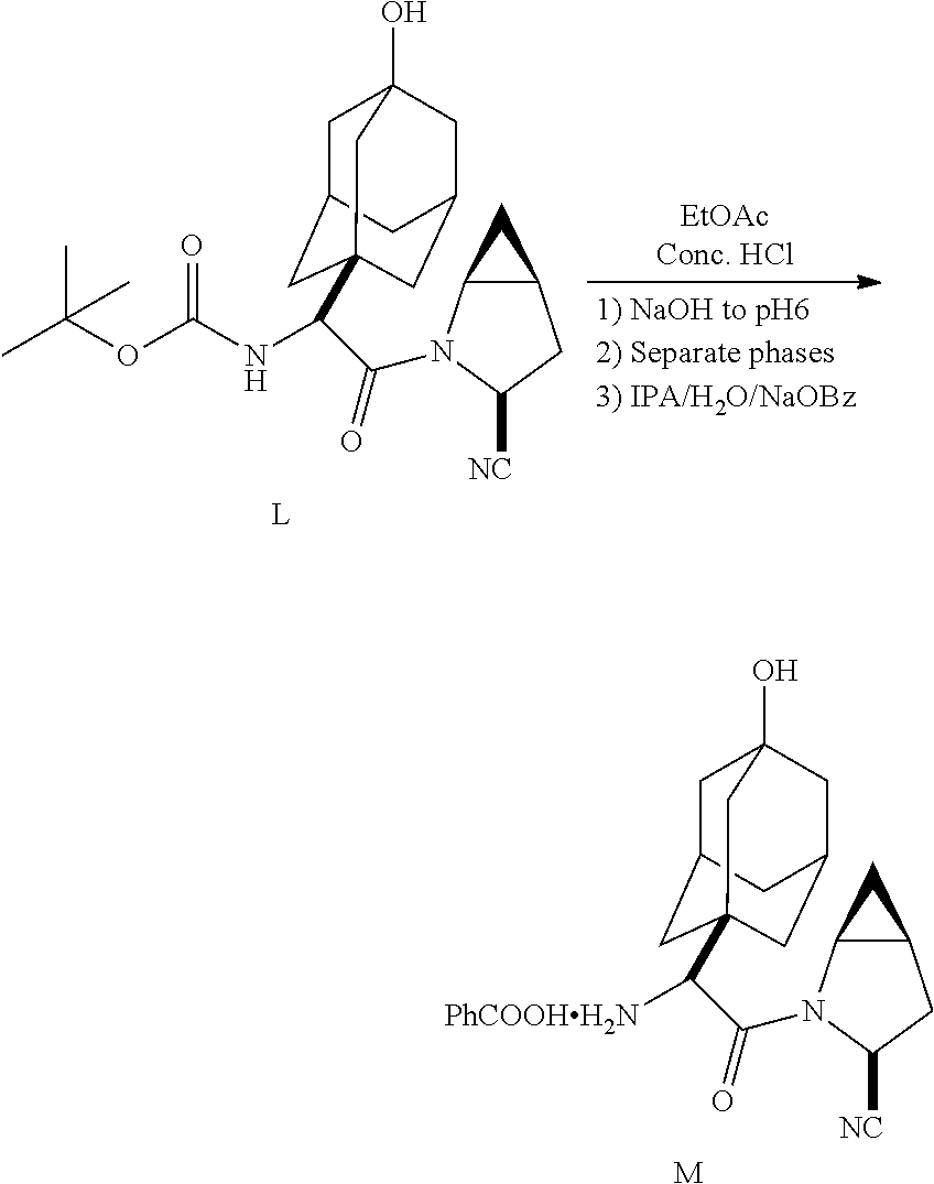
C1C2CC3(C([PhCOOHH2N])C(=O)N4C5C(CC4[NC])C5)CC(CC1(O)C3)C2.[M].C1C2CC3(C(NC(OC(C)(C)C)=O)C(=O)N4C5C(CC4[NC])C5)CC(CC1(O)C3)C2.[L]
